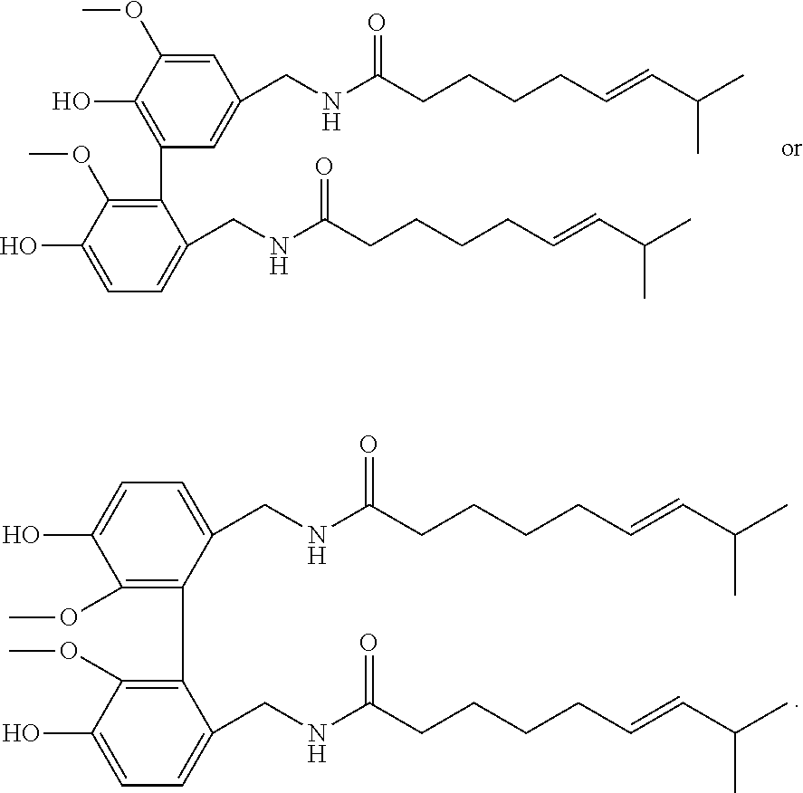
C1=C(OC)C(O)=C(C2=C(OC)C(O)=CC=C2CNC(CCCCC=CC(C)C)=O)C=C1CNC(CCCCC=CC(C)C)=O.C1=C(CNC(CCCCC=CC(C)C)=O)C(C2=C(OC)C(O)=CC=C2CNC(CCCCC=CC(C)C)=O)=C(OC)C(O)=C1
